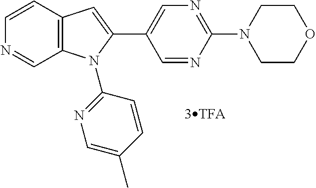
C1=CC2=C(C=N1)N(C1=NC=C(C)C=C1)C(C1=CN=C(N3CCOCC3)N=C1)=C2
